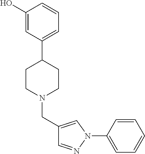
C1(O)=CC(C2CCN(CC3=CN(C4=CC=CC=C4)N=C3)CC2)=CC=C1
